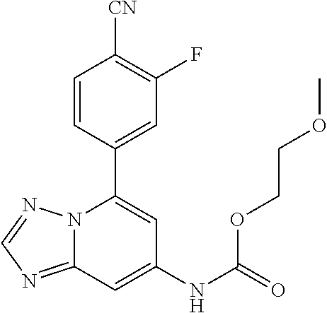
C12=NC=NN1C(C1=CC(F)=C([CN])C=C1)=CC(NC(=O)OCCOC)=C2
